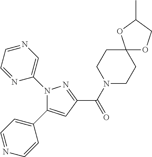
C(=O)(C1=NN(C2=CN=CC=N2)C(C2=CC=NC=C2)=C1)N1CCC2(CC1)OCC(C)O2
